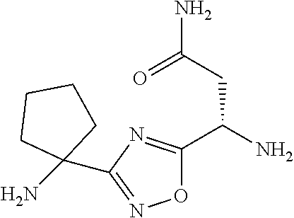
O1C(C(N)CC(N)=O)=NC(C2(N)CCCC2)=N1
